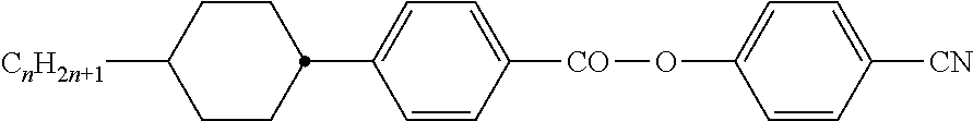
[CnH2n+1]C1CCC(C2=CC=C([CO]OC3=CC=C([CN])C=C3)C=C2)CC1
